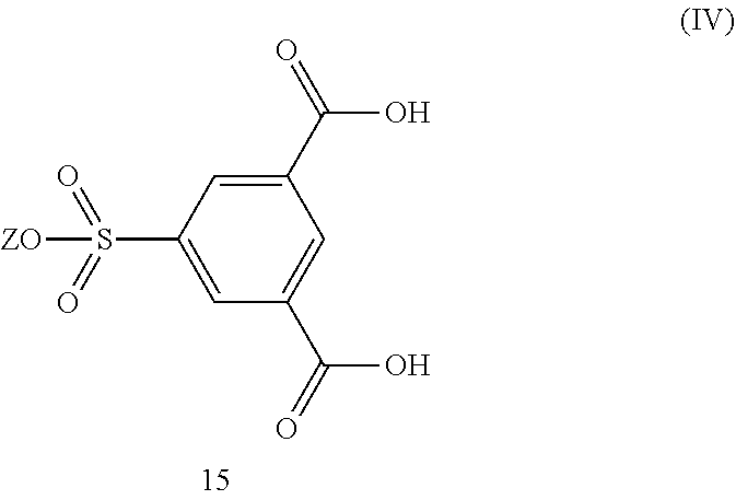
C1=C(S(=O)(=O)[ZO])C=C(C(=O)O)C=C1C(=O)O
